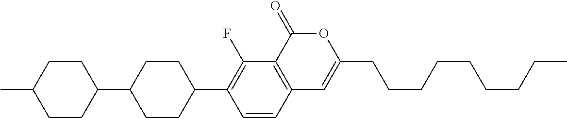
C12=C(C(=O)OC(CCCCCCCCC)=C1)C(F)=C(C1CCC(C3CCC(C)CC3)CC1)C=C2
